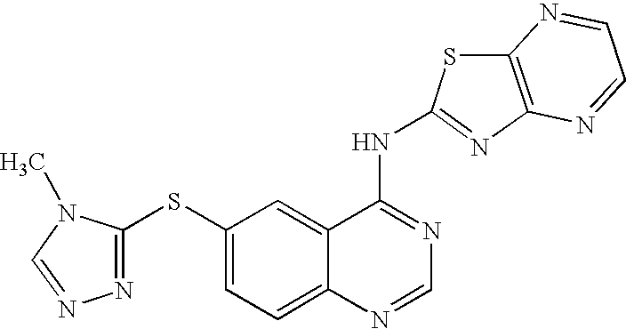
N1=C(SC2=CC=C3C(=C2)C(NC2=NC4=C(S2)N=CC=N4)=NC=N3)N(C)C=N1
